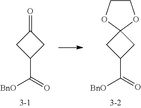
C1(C(=O)[BnO])CC(=O)C1.C1(C(=O)[BnO])CC2(C1)OCCO2
